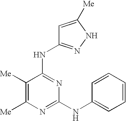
[Me]C1=C([Me])C(NC2=NNC([Me])=C2)=NC(NC2=CC=CC=C2)=N1
